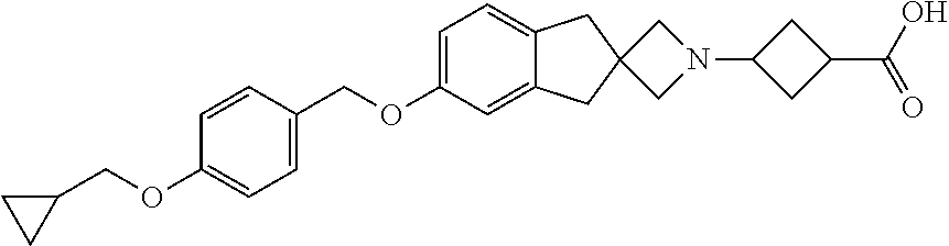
C1=C(OCC2=CC=C(OCC3CC3)C=C2)C=C2C(=C1)CC1(C2)CN(C2CC(C(O)=O)C2)C1
